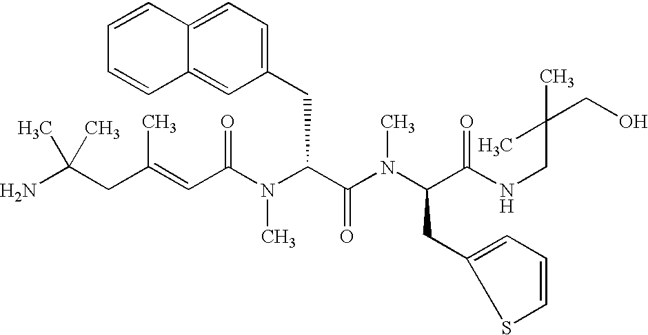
NC(CC(=CC(N(C(C(=O)N(C)C(CC1=CC=CS1)C(=O)NCC(CO)(C)C)CC1=CC=C2C(=C1)C=CC=C2)C)=O)C)(C)C
